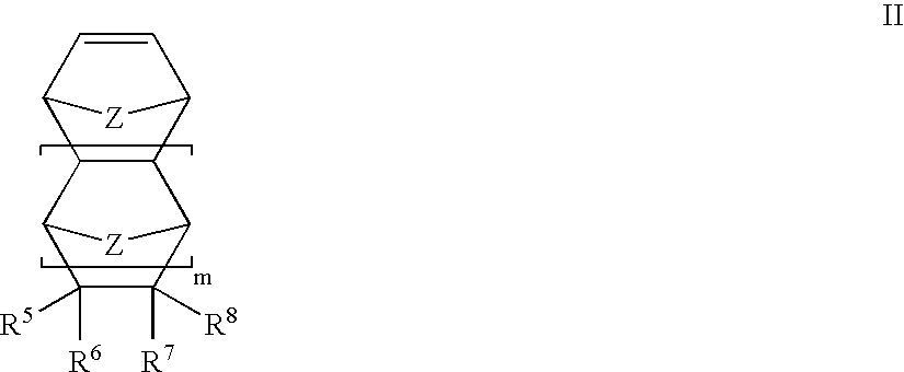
C12C=CC([Z]1)C1C2C2C([R7])([R8])C([R6])([R5])C1[Z]2
